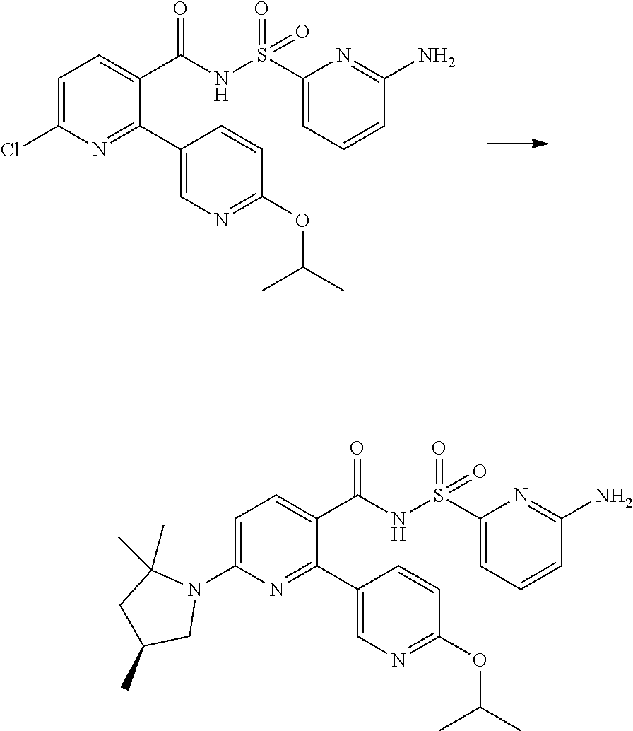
S(NC(C1=CC=C(Cl)N=C1C1=CN=C(OC(C)C)C=C1)=O)(C1=CC=CC(N)=N1)(=O)=O.S(NC(C1=CC=C(N2C(C)(C)CC(C)C2)N=C1C1=CN=C(OC(C)C)C=C1)=O)(C1=CC=CC(N)=N1)(=O)=O
